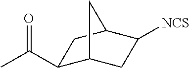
C1(C(=O)C)C2CC([NCS])C(C1)C2
